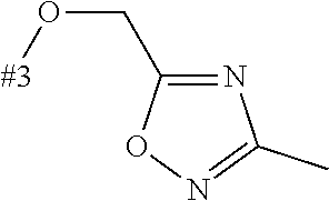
C(O[#3])C1=NC(C)=NO1
